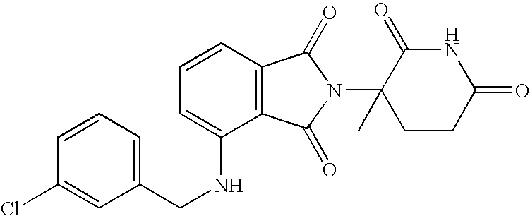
C1=CC=C(NCC2=CC=CC(Cl)=C2)C2=C1C(=O)N(C1(C)CCC(=O)NC1=O)C2=O
